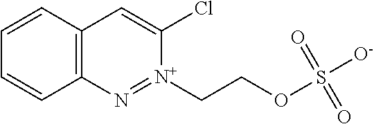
C12=C(C=CC=C1)C=C(Cl)[N+](CCOS([O-])(=O)=O)=N2
